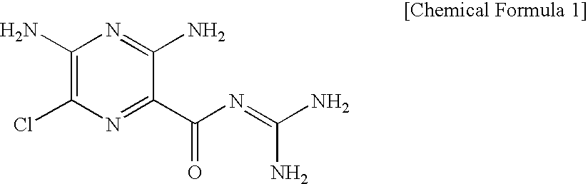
C1(N)=C(Cl)N=C(C(N=C(N)N)=O)C(N)=N1
